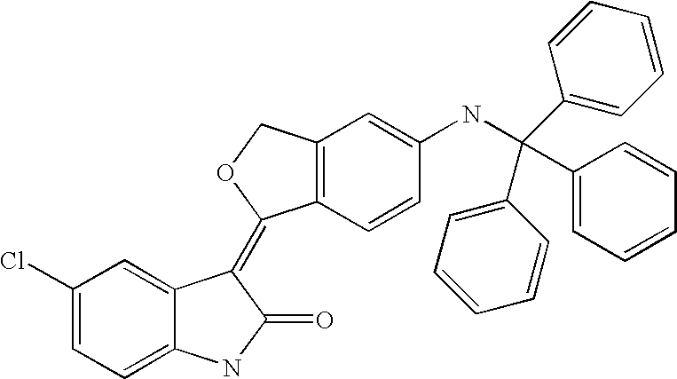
C12=C(COC1=C1C3=CC(Cl)=CC=C3NC1=O)C=C(NC(C1=CC=CC=C1)(C1=CC=CC=C1)C1=CC=CC=C1)C=C2
